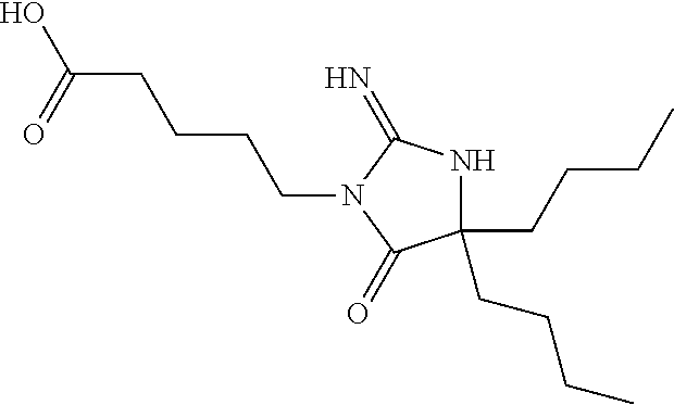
C1(CCCC)(CCCC)NC(=N)N(CCCCC(=O)O)C1=O
